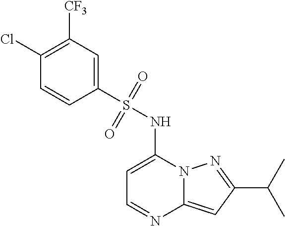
CC(C1=NN2C(=C1)N=CC=C2NS(C1=CC([CF3])=C(Cl)C=C1)(=O)=O)C
